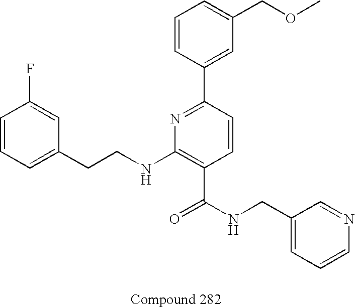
C1=CC(F)=CC(CCNC2=C(C(NCC3=CC=CN=C3)=O)C=CC(C3=CC(COC)=CC=C3)=N2)=C1
